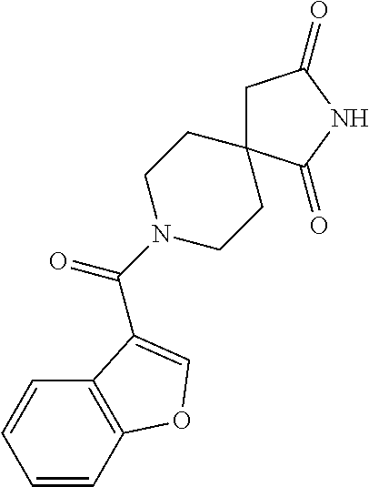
C(=O)(N1CCC2(CC1)CC(=O)NC2=O)C1=COC2=C1C=CC=C2
